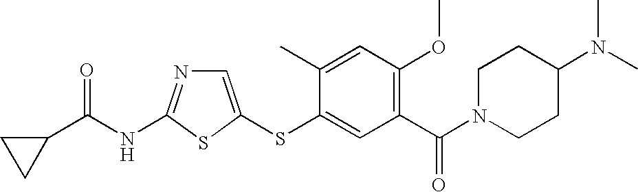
C1=C(SC2=CC(C(=O)N3CCC(N(C)C)CC3)=C(OC)C=C2C)SC(NC(=O)C2CC2)=N1
